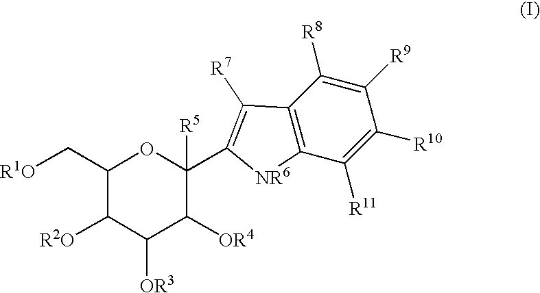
C1(C[R1O])C([R2O])C([OR3])C([OR4])C(C2=C([R7])C3=C(C([R11])=C([R10])C([R9])=C3[R8])[NR6]2)([R5])O1
